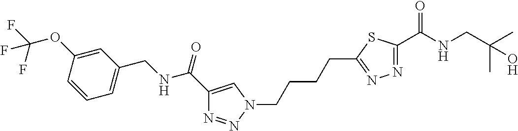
C1=CC(OC(F)(F)F)=CC(CNC(C2=CN(CCCCC3=NN=C(C(NCC(C)(C)O)=O)S3)N=N2)=O)=C1
